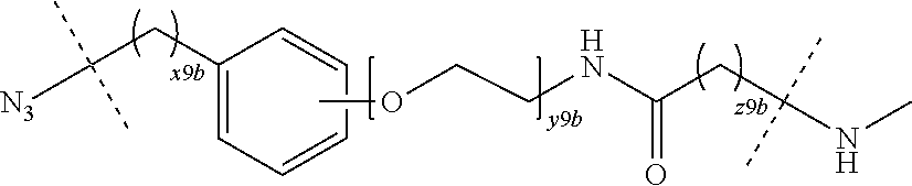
[N3]C(CC1=CC=CC=C1)(C)C.C(CNC(CC(NC)(C)C)=O)OC
